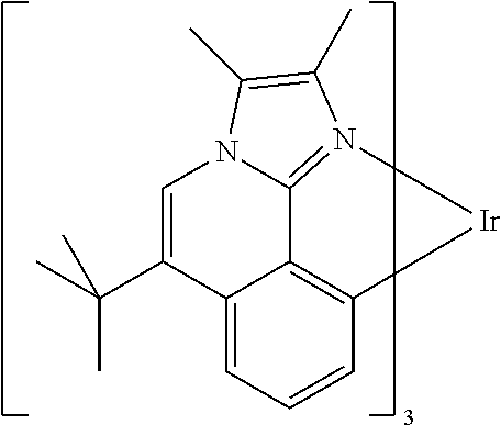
C12=CC=CC3=C1C1=N(C(C)=C(C)N1C=C2C(C)(C)C)[Ir]3
